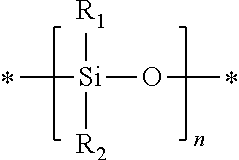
[Si](C)([R1])([R2])OC
